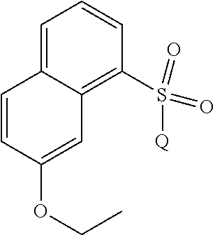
C1=C2C(=C(S(=O)(=O)[Q])C=C1)C=C(OCC)C=C2
